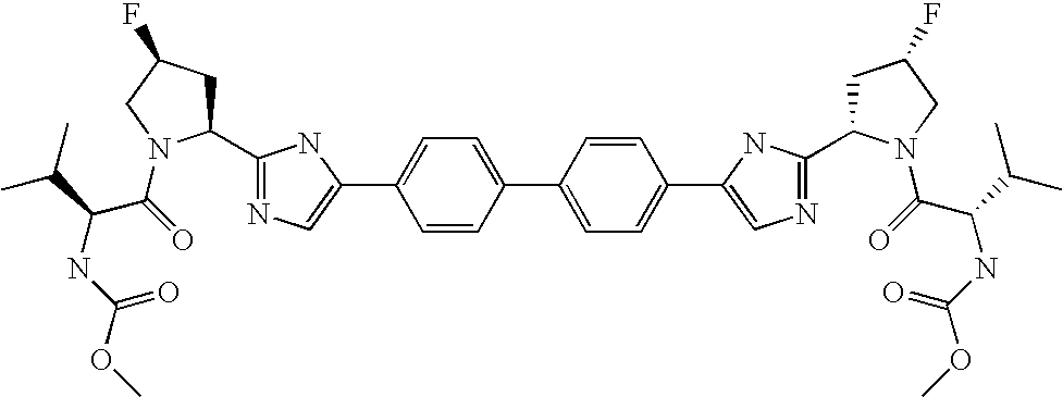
C1(C2CC(F)CN2C(C(NC(OC)=O)C(C)C)=O)=NC=C(C2=CC=C(C3=CC=C(C4=CN=C(C5CC(F)CN5C(=O)C(NC(OC)=O)C(C)C)N4)C=C3)C=C2)N1
